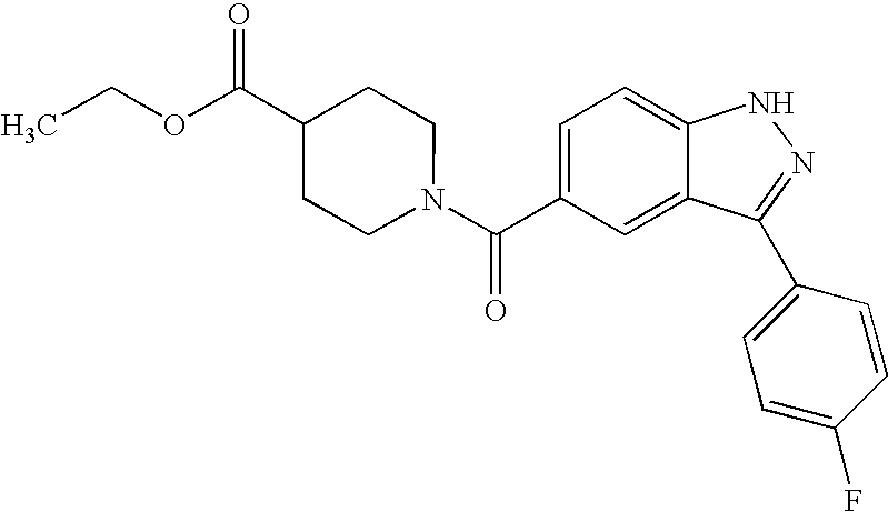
C1(C(N2CCC(C(OCC)=O)CC2)=O)=CC=C2C(=C1)C(C1=CC=C(F)C=C1)=NN2
